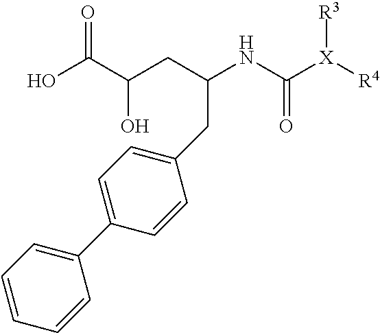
OC(C(CC(NC([X]([R4])[R3])=O)CC1=CC=C(C2=CC=CC=C2)C=C1)O)=O
